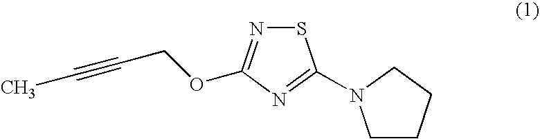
C1CCCN1C1=NC(OCC#CC)=NS1
